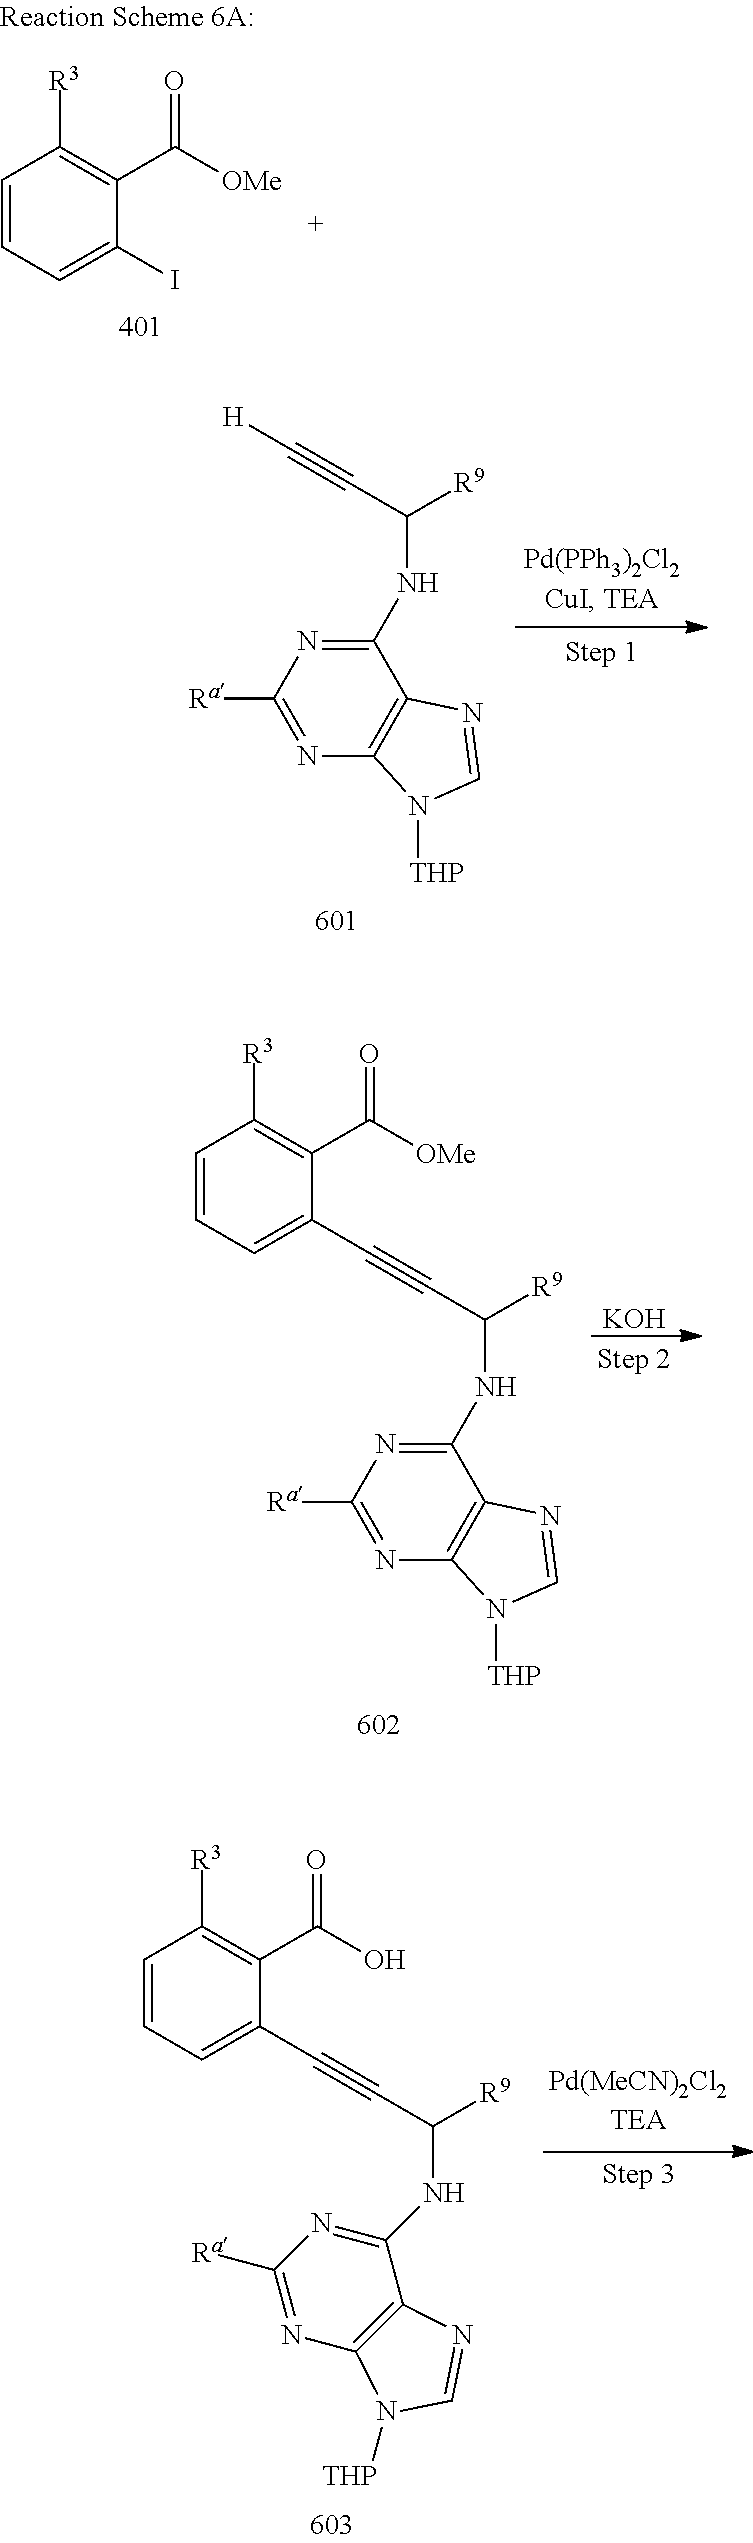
C1=CC=C(I)C(C([OMe])=O)=C1[R3].C1(NC([R9])C#C[H])=NC([Ra])=NC2=C1N=CN2[THP].C1(NC([R9])C#CC2=CC=CC([R3])=C2C([OMe])=O)=NC([Ra])=NC2=C1N=CN2[THP].[KOH].C1(NC([R9])C#CC2=CC=CC([R3])=C2C(O)=O)=NC([Ra])=NC2=C1N=CN2[THP]
